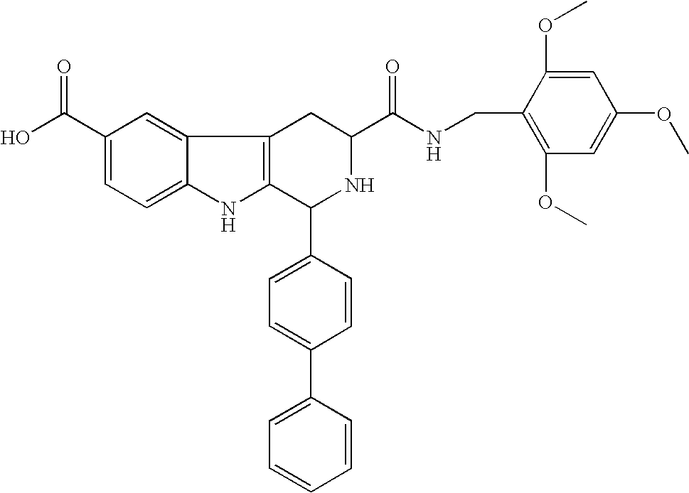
C12=CC(C(O)=O)=CC=C1NC1=C2CC(C(NCC2=C(OC)C=C(OC)C=C2OC)=O)NC1C1=CC=C(C2=CC=CC=C2)C=C1
